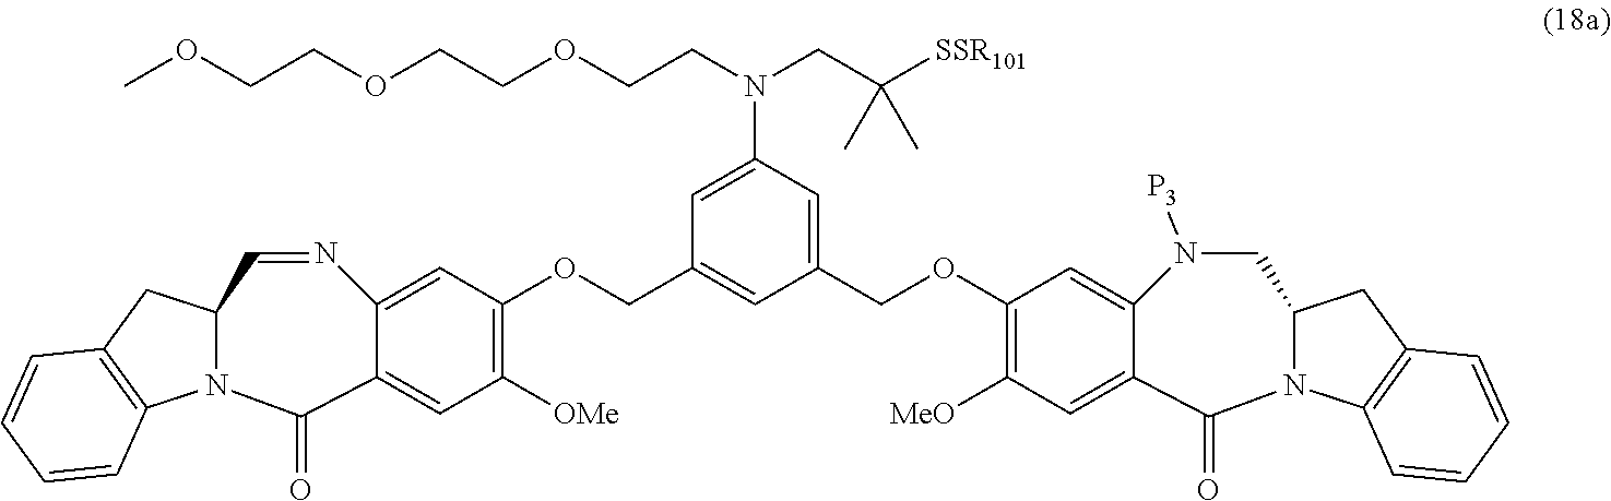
C12=CC(OCC3=CC(N(CCOCCOCCOC)CC([SSR101])(C)C)=CC(COC4=C([OMe])C=C5C(=C4)N=CC4N(C5=O)C5=C(C4)C=CC=C5)=C3)=C([MeO])C=C1C(=O)N1C(CN2[P3])CC2=C1C=CC=C2
